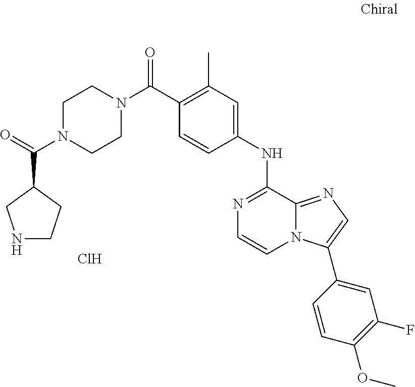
C(C1=C(C)C=C(NC2=NC=CN3C2=NC=C3C2=CC(F)=C(OC)C=C2)C=C1)(=O)N1CCN(C(=O)C2CCNC2)CC1.Cl
